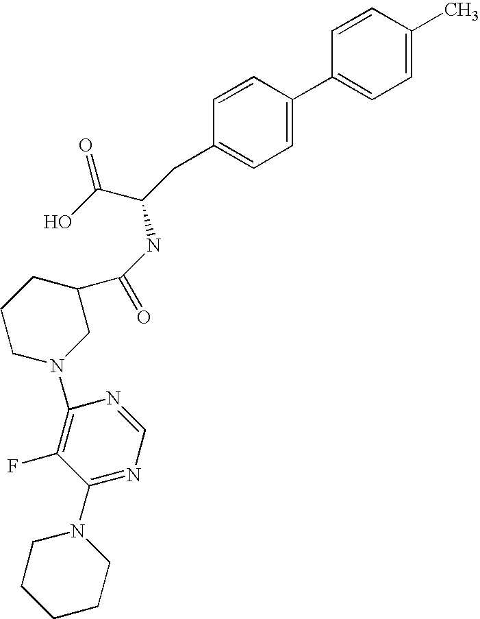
C1=CC(C)=CC=C1C1=CC=C(CC(C(=O)O)NC(C2CCCN(C3=C(F)C(N4CCCCC4)=NC=N3)C2)=O)C=C1
